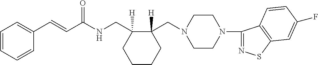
C1(C=CC(NCC2([H])CCCCC2(CN2CCN(C3=NSC4=C3C=CC(F)=C4)CC2)[H])=O)=CC=CC=C1
